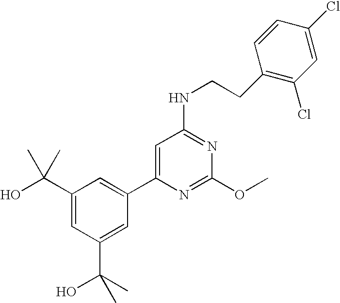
OC(C1=CC(C(C)(O)C)=CC(C2=CC(NCCC3=C(Cl)C=C(Cl)C=C3)=NC(OC)=N2)=C1)(C)C
